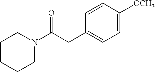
C1CCCN(C(CC2=CC=C([OCH3])C=C2)=O)C1
